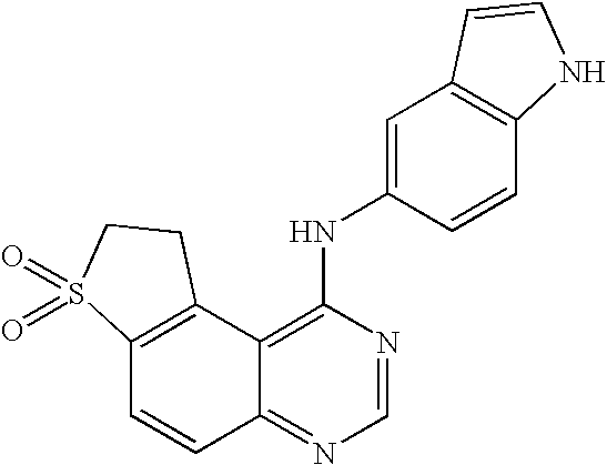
C12=C(C3=C(NC4=CC5=C(C=C4)NC=C5)N=CN=C3C=C1)CCS2(=O)=O
